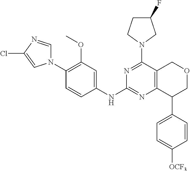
C1(OC)=C(N2C=NC(Cl)=C2)C=CC(NC2=NC3=C(C(N4CC(F)CC4)=N2)COCC3C2=CC=C([OCF3])C=C2)=C1
